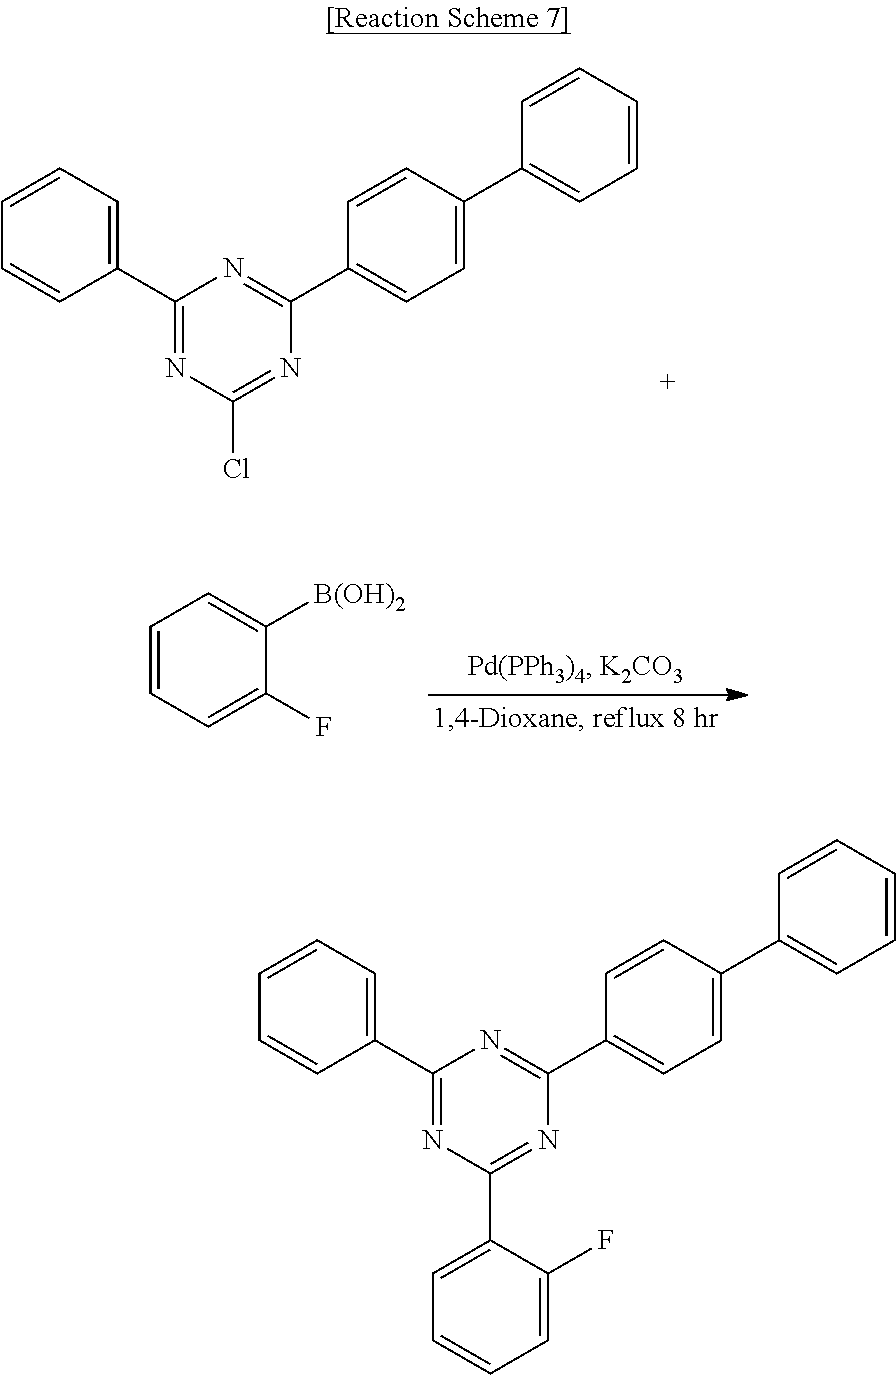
C1=CC=CC(C2=NC(Cl)=NC(C3=CC=C(C4=CC=CC=C4)C=C3)=N2)=C1.C1=CC=CC(C2=NC(C3=CC=CC=C3F)=NC(C3=CC=C(C4=CC=CC=C4)C=C3)=N2)=C1.C1=CC=C(F)C([B(OH)2])=C1
